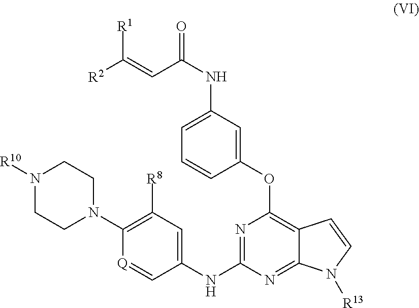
C1=C(NC(C=C([R2])[R1])=O)C=C(OC2=C3C(=NC(NC4=CC([R8])=C(N5CCN([R10])CC5)[Q]=C4)=N2)N([R13])C=C3)C=C1
